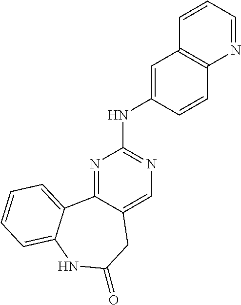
N1=C2C(=CN=C1NC1=CC3=C(C=C1)N=CC=C3)CC(=O)NC1=CC=CC=C21
